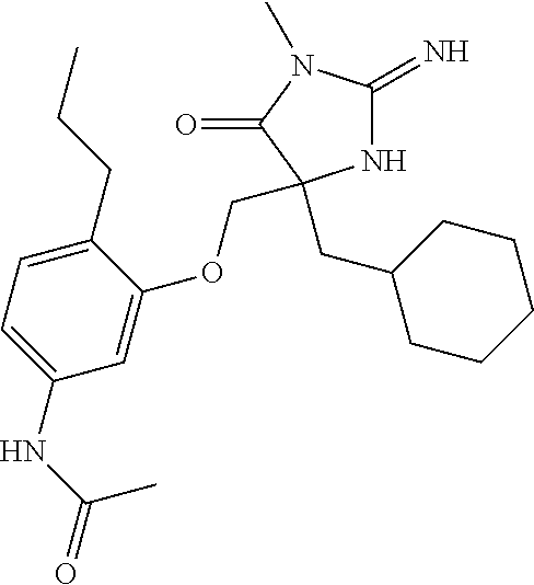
N1C(=N)N(C)C(=O)C1(CC1CCCCC1)COC1=CC(NC(=O)C)=CC=C1CCC
